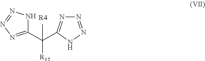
N1=C(C(C2=NN=NN2)([R12])C)NN=N1.[R4]
